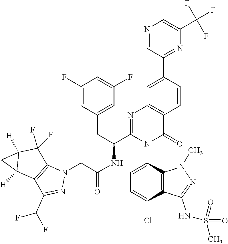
C1(F)=CC(CC(C2=NC3=C(C(=O)N2C2=CC=C(Cl)C4=C2N(C)N=C4NS(=O)(=O)C)C=CC(C2=NC(C(F)(F)F)=CN=C2)=C3)NC(CN2C3=C(C(C(F)F)=N2)C2([H])C([H])(C3(F)F)C2)=O)=CC(F)=C1
